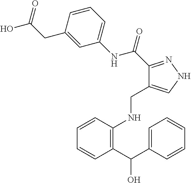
C1=CC(CC(O)=O)=CC(NC(C2=NNC=C2CNC2=C(C(C3=CC=CC=C3)O)C=CC=C2)=O)=C1
